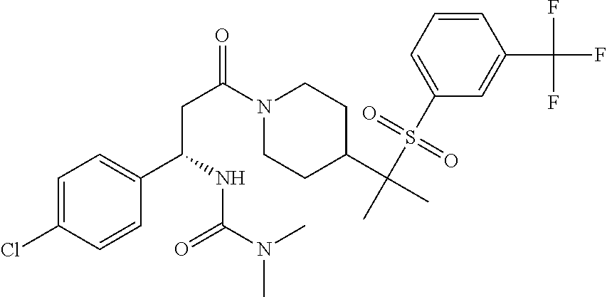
N1(C(CC(C2=CC=C(Cl)C=C2)NC(N(C)C)=O)=O)CCC(C(C)(S(C2=CC=CC(C(F)(F)F)=C2)(=O)=O)C)CC1
